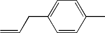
C(CC1=CC=C(C)C=C1)=C
